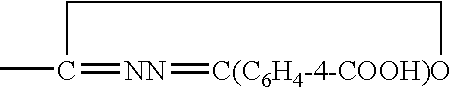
CC1=[NN]=[C(C6H4-4-COOH)O]CC1
